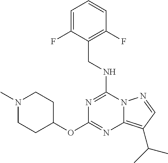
C(NC1=NC(OC2CCN(C)CC2)=NC2=C(C(C)C)C=NN12)C1=C(F)C=CC=C1F
